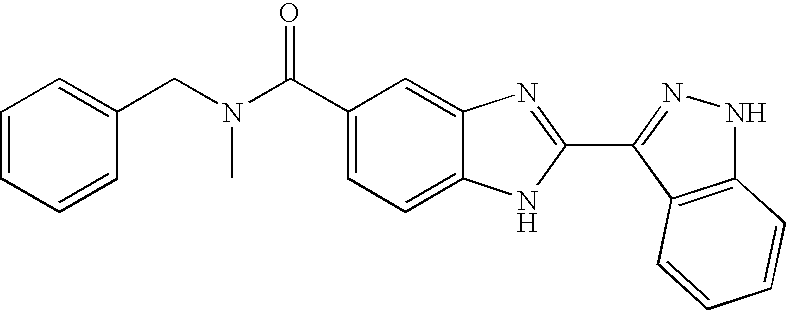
C1(C(N(CC2=CC=CC=C2)C)=O)=CC=C2C(=C1)N=C(C1=NNC3=C1C=CC=C3)N2
